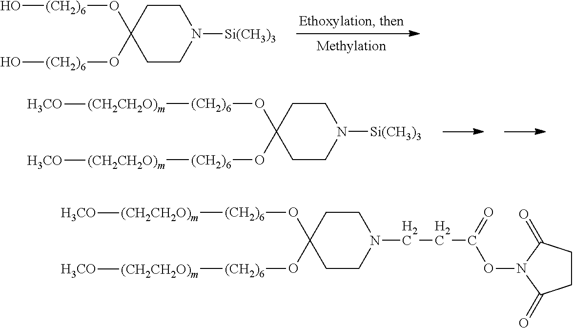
C1CN([Si(CH3)3])CCC1(O[(CH2)6][(CH2CH2O)m][H3CO])O[(CH2)6][(CH2CH2O)m][H3CO].C1CN(CCC(=O)ON2C(=O)CCC2=O)CCC1(O[(CH2)6][(CH2CH2O)m][H3CO])O[(CH2)6][(CH2CH2O)m][H3CO].C1CN([Si(CH3)3])CCC1(O[(CH2)6]O)O[(CH2)6]O
